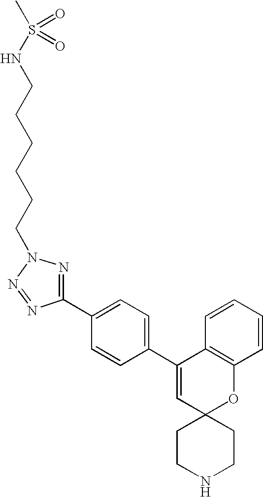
C1(C2=CC=C(C3=CC4(OC5=C3C=CC=C5)CCNCC4)C=C2)=NN(CCCCCCNS(C)(=O)=O)N=N1
